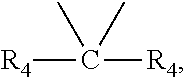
[R4]C([R4])(C)C
